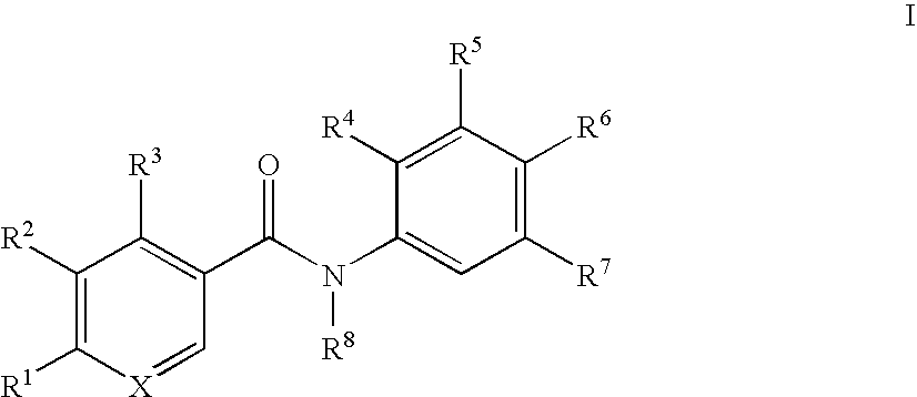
C1([R2])=C([R1])[X]=CC(C(N(C2=CC([R7])=C([R6])C([R5])=C2[R4])[R8])=O)=C1[R3]
